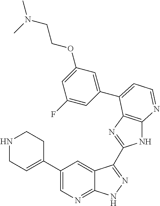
C1(C2=CCNCC2)=CN=C2C(=C1)C(C1=NC3=C(N1)N=CC=C3C1=CC(OCCN(C)C)=CC(F)=C1)=NN2
